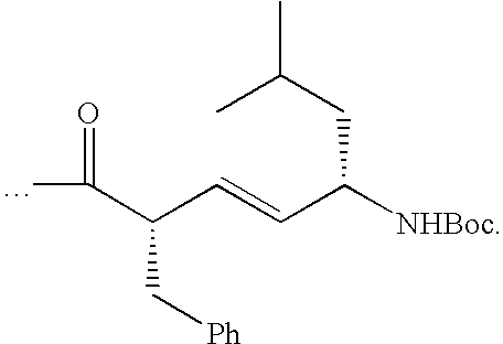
C(=CC([NHBoc])CC(C)C)C(C(C)=O)C[Ph]
